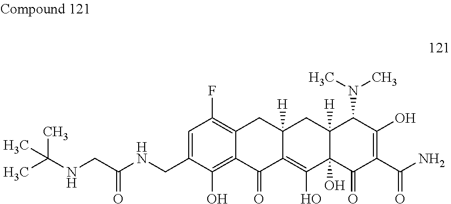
C1=C(CNC(CNC(C)(C)C)=O)C(O)=C2C(=C1F)CC1([H])C(=C(O)C3(O)C([H])(C1)C(N(C)C)C(O)=C(C(N)=O)C3=O)C2=O
